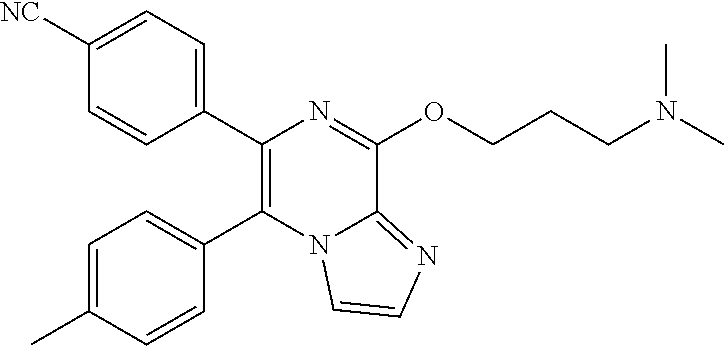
C1([NC])=CC=C(C2=C(C3=CC=C(C)C=C3)N3C(=NC=C3)C(OCCCN(C)C)=N2)C=C1
